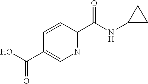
N1=C(C(NC2CC2)=O)C=CC(C(O)=O)=C1
